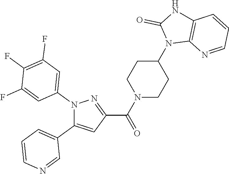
N1(C2=CC(F)=C(F)C(F)=C2)C(C2=CC=CN=C2)=CC(C(N2CCC(N3C4=C(NC3=O)C=CC=N4)CC2)=O)=N1
